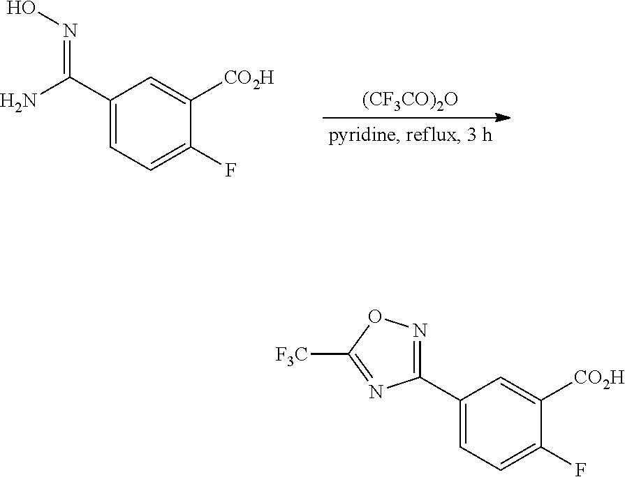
[(CF3CO)2O].C1(C(N)=NO)=CC=C(F)C([CO2H])=C1.C1(C2=NOC([F3C])=N2)=CC=C(F)C([CO2H])=C1
